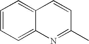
C1=CC=C2C(=C1)C=CC(C)=N2
